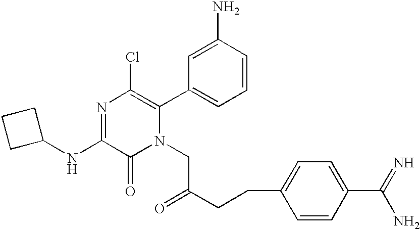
N1=C(NC2CCC2)C(=O)N(CC(CCC2=CC=C(C(=N)N)C=C2)=O)C(C2=CC=CC(N)=C2)=C1Cl
